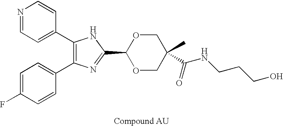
C1(C2=CC=NC=C2)=C(C2=CC=C(F)C=C2)N=C(C2OCC(C)(C(NCCCO)=O)CO2)N1
